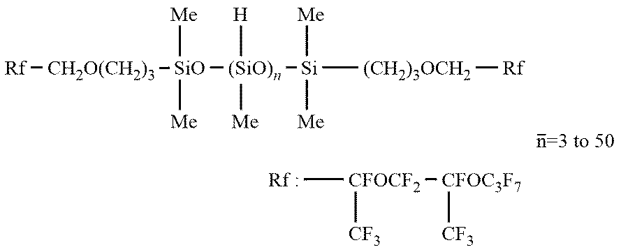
[Rf][CH2O(CH2)3][SiO]([(SiO)n]([Me])([H])[Si]([Me])([Me])[(CH2)3OCH2][Rf])([Me])[Me].[Rf :][CFOCF2]([CF3])[CFOC3F7][CF3]
